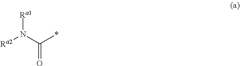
[Ra2]N(C(*)=O)[Ra1]
